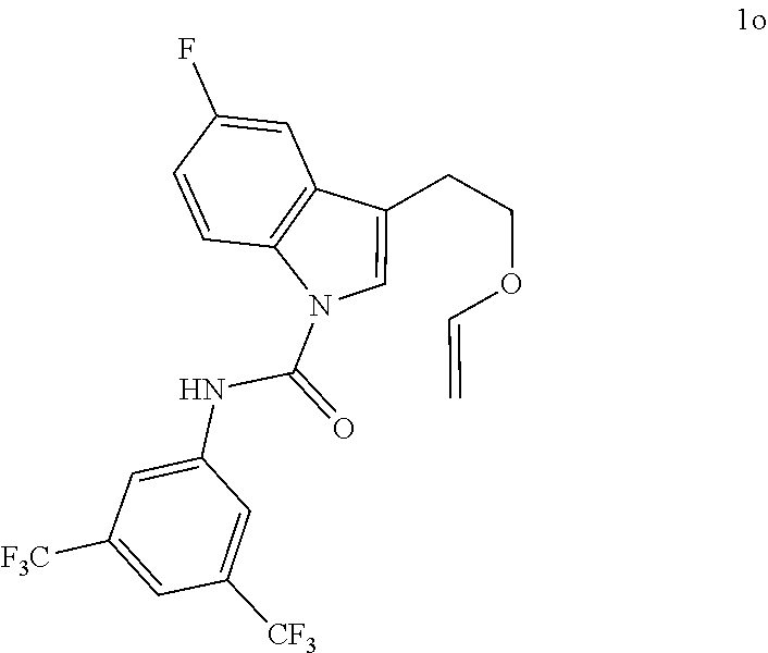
C=COCCC1=CN(C(NC2=CC([F3C])=CC([CF3])=C2)=O)C2=C1C=C(F)C=C2
